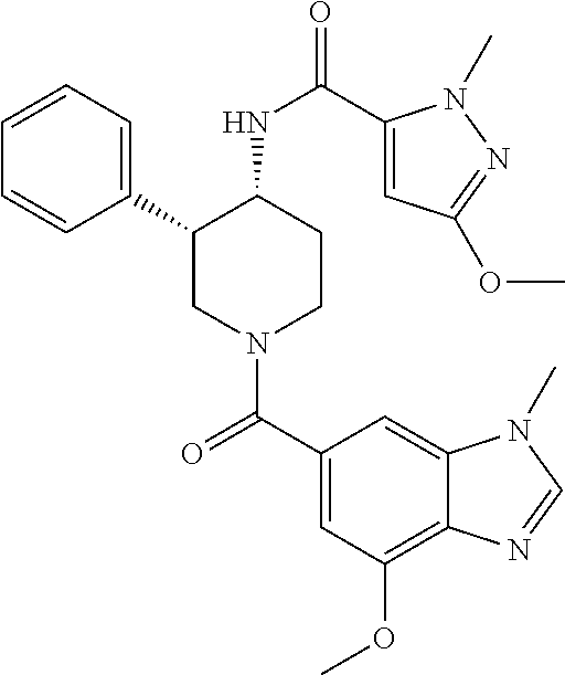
C1=CC=C(C2CN(C(C3=CC(OC)=C4C(=C3)N(C)C=N4)=O)CCC2NC(=O)C2=CC(OC)=NN2C)C=C1
